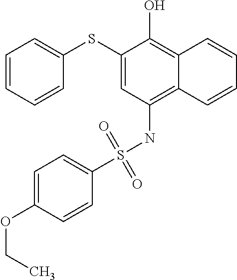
C1=CC=CC(SC2=CC(NS(C3=CC=C(OCC)C=C3)(=O)=O)=C3C(=C2O)C=CC=C3)=C1
